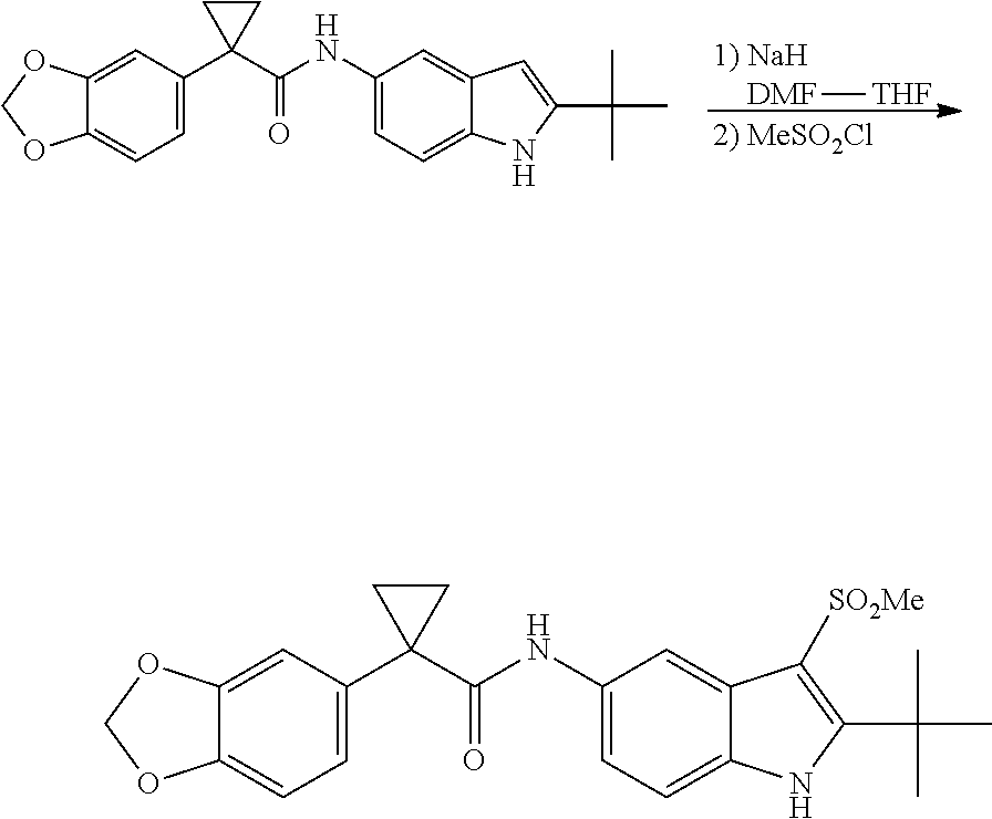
[DMF][THF].C12=CC(C3(C(=O)NC4=CC=C5C(=C4)C=C(C(C)(C)C)N5)CC3)=CC=C1OCO2.C12=CC(C3(C(=O)NC4=CC=C5C(=C4)C([SO2Me])=C(C(C)(C)C)N5)CC3)=CC=C1OCO2
